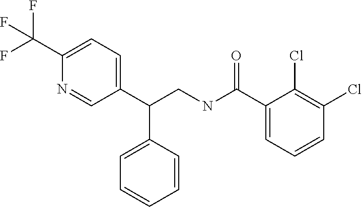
C1(C(NCC(C2=CC=C(C(F)(F)F)N=C2)C2=CC=CC=C2)=O)=CC=CC(Cl)=C1Cl
